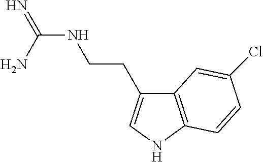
N(C(N)=N)CCC1=CNC2=C1C=C(Cl)C=C2
